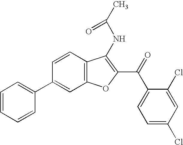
C12=C(C=CC(C3=CC=CC=C3)=C1)C(NC(C)=O)=C(C(C1=CC=C(Cl)C=C1Cl)=O)O2
